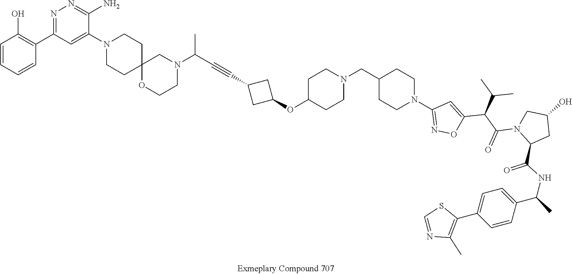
N1(C2=CC(C3=C(O)C=CC=C3)=NN=C2N)CCC2(CC1)OCCN(C(C#CC1CC(OC3CCN(CC4CCN(C5=NOC(C(C(=O)N6C(C(NC(C)C7=CC=C(C8=C(C)N=CS8)C=C7)=O)CC(O)C6)C(C)C)=C5)CC4)CC3)C1)C)C2
